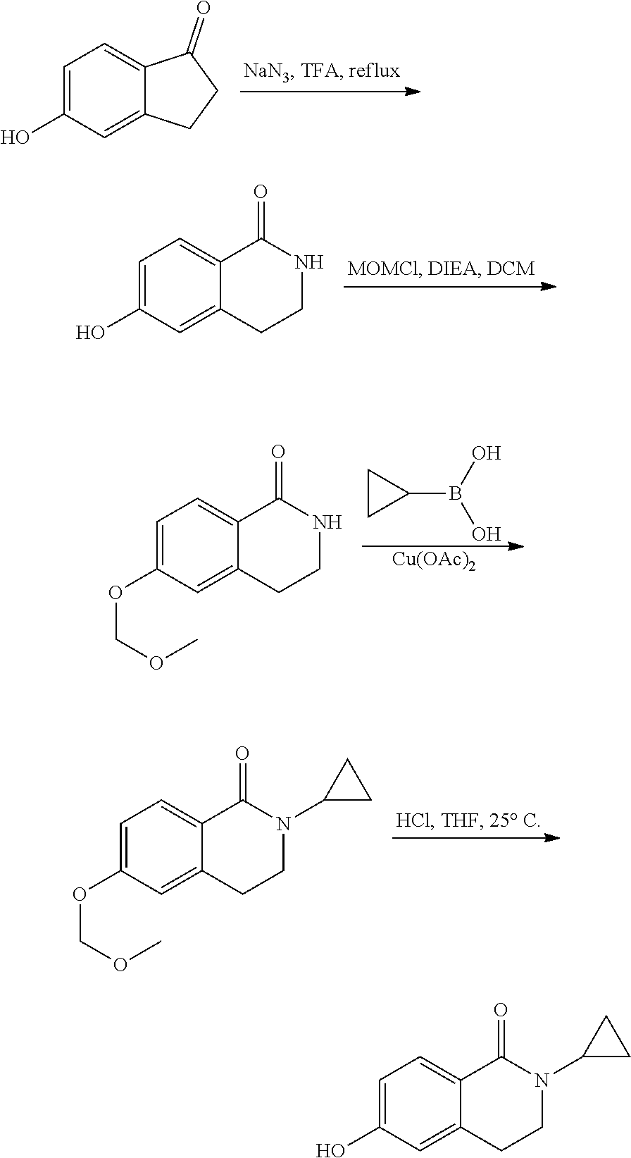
C1=C(O)C=C2C(=C1)C(=O)CC2.C1=C(O)C=C2C(=C1)C(=O)NCC2.[Cu(OAc)2].C1CC1B(O)O.C1=C(OCOC)C=C2C(=C1)C(=O)NCC2.C1=C(OCOC)C=C2C(=C1)C(=O)N(C1CC1)CC2.C1=C(O)C=C2C(=C1)C(=O)N(C1CC1)CC2
